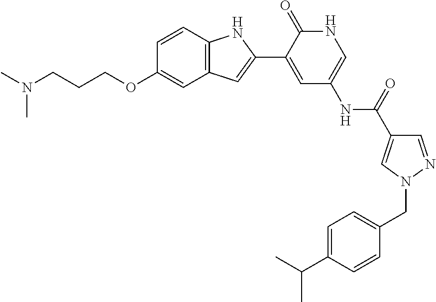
C12=C(C=CC(OCCCN(C)C)=C1)NC(C1=CC(NC(C3=CN(CC4=CC=C(C(C)C)C=C4)N=C3)=O)=CNC1=O)=C2
